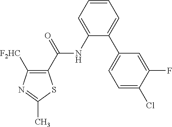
C1(C(NC2=CC=CC=C2C2=CC=C(Cl)C(F)=C2)=O)=C([F2HC])N=C(C)S1
